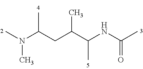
CN(C(CC(C(NC(C)=O)C)C)C)C
